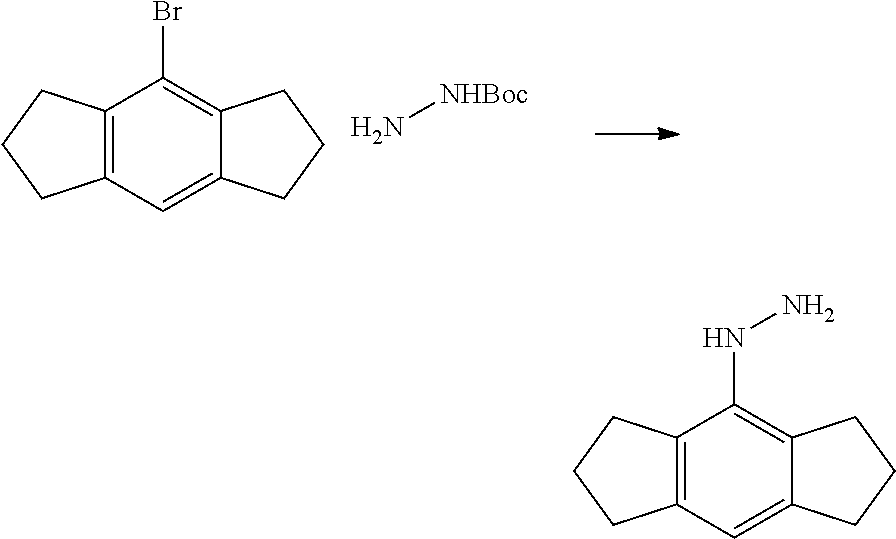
C12=C(C=C3C(=C1NN)CCC3)CCC2.C12=C(C=C3C(=C1Br)CCC3)CCC2.N[NHBoc]
